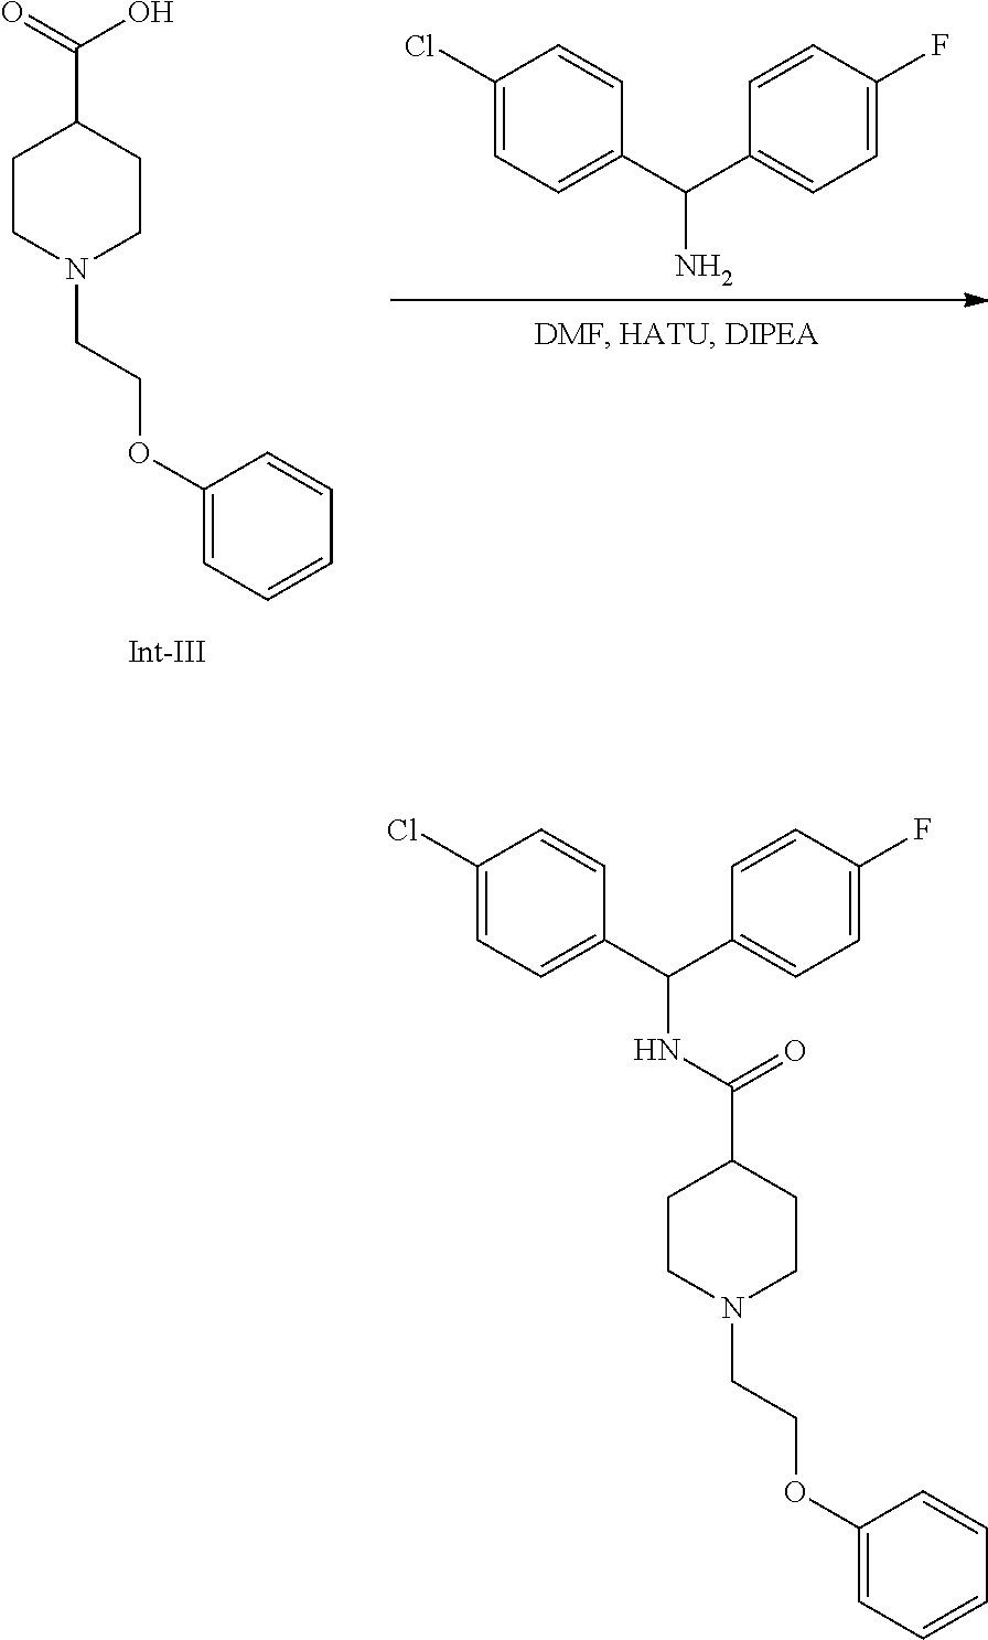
C1(Cl)=CC=C(C(C2=CC=C(F)C=C2)N)C=C1.C1CN(CCOC2=CC=CC=C2)CCC1C(=O)O.C1CN(CCOC2=CC=CC=C2)CCC1C(NC(C1=CC=C(Cl)C=C1)C1=CC=C(F)C=C1)=O
